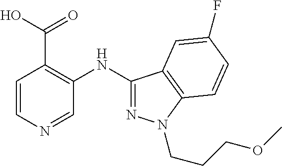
C1=CN=CC(NC2=NN(CCCOC)C3=C2C=C(F)C=C3)=C1C(=O)O
